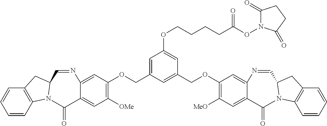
C12=C(C=CC=C1)N1C(C2)C=NC2=CC(OCC3=CC(OCCCCC(ON4C(=O)CCC4=O)=O)=CC(COC4=C([MeO])C=C5C(=C4)N=CC4N(C6=C(C=CC=C6)C4)C5=O)=C3)=C([OMe])C=C2C1=O
